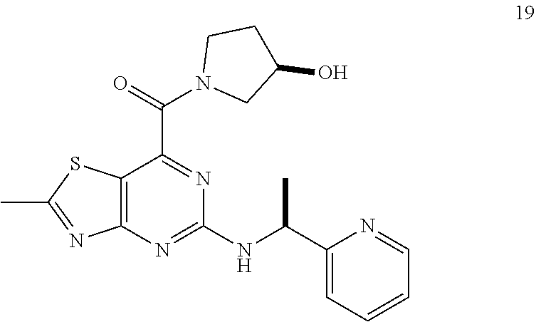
C12=C(N=C(NC(C3=CC=CC=N3)C)N=C1C(N1CC(O)CC1)=O)N=C(C)S2
